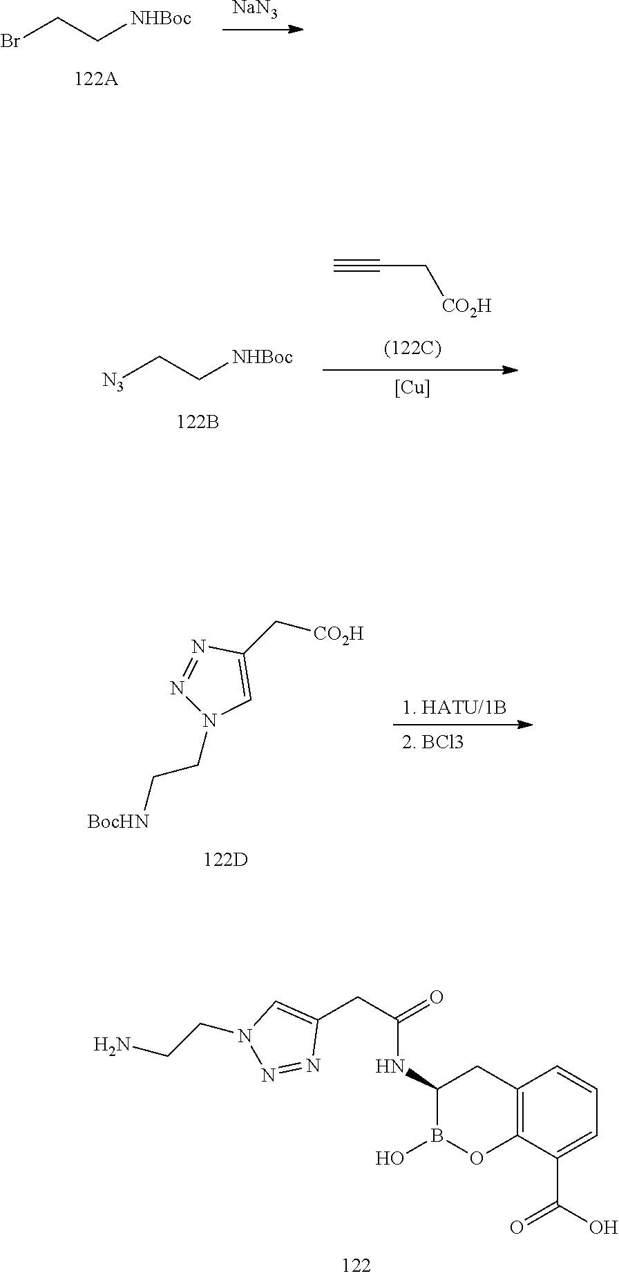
C1(NC(CC2=CN(CCN)N=N2)=O)B(O)OC2=C(C1)C=CC=C2C(=O)O.[1. HATU/1B].[2. BCl3].C1(C[CO2H])=CN(CC[BocHN])N=N1.[NaN3].BrCC[NHBoc].C#CC[CO2H].[N3]CC[NHBoc].[Cu]
